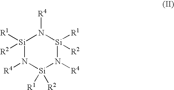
[Si]1([R2])([R1])N([R4])[Si]([R2])([R1])N([R4])[Si]([R1])([R2])N1[R4]
